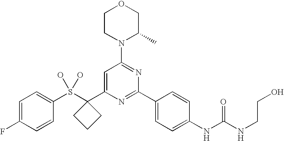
S(C1(C2=CC(N3C(C)COCC3)=NC(C3=CC=C(NC(NCCO)=O)C=C3)=N2)CCC1)(O)(O)C1=CC=C(F)C=C1
